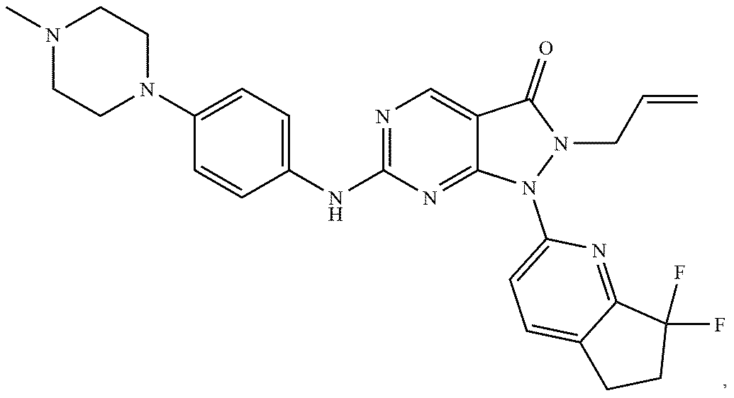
N1(C)CCN(C2=CC=C(NC3=NC=C4C(=N3)N(C3=CC=C5C(=N3)C(F)(F)CC5)N(CC=C)C4=O)C=C2)CC1
